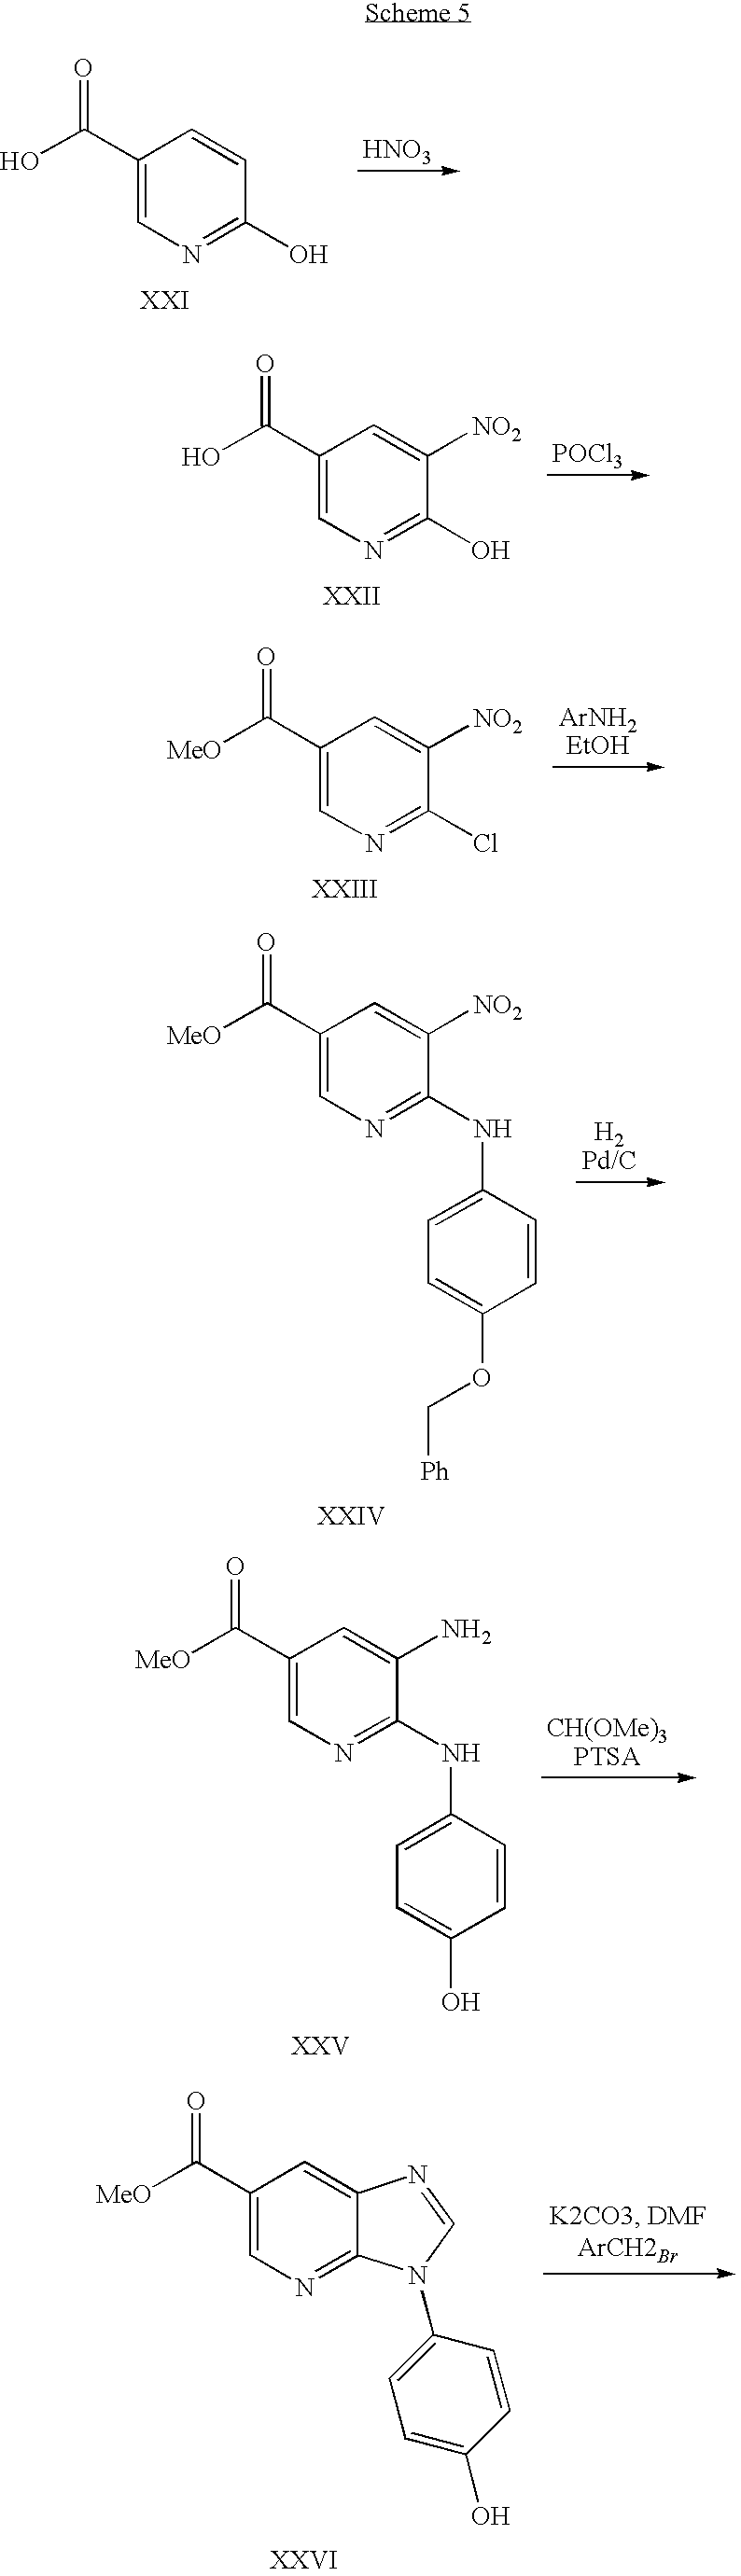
C1(C(O)=O)=CN=C(O)C=C1.[HNO3].C1(C(O)=O)=CN=C(O)C([NO2])=C1.[POCl3].C1(C([MeO])=O)=CN=C(Cl)C([NO2])=C1.C1(C([MeO])=O)=CN=C(NC2=CC=C(OC[Ph])C=C2)C([NO2])=C1.C1(C([MeO])=O)=CN=C(NC2=CC=C(O)C=C2)C(N)=C1.C1(C([MeO])=O)=CN=C2C(=C1)N=CN2C1=CC=C(O)C=C1
